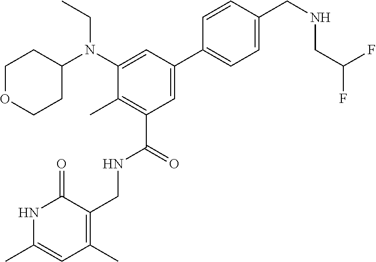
N1C(C)=CC(C)=C(CNC(C2=C(C)C(N(C3CCOCC3)CC)=CC(C3=CC=C(CNCC(F)F)C=C3)=C2)=O)C1=O
